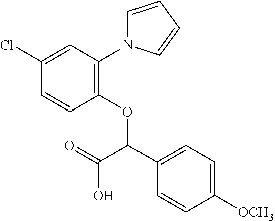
C1(Cl)=CC(N2C=CC=C2)=C(OC(C2=CC=C([OCH3])C=C2)C(O)=O)C=C1
